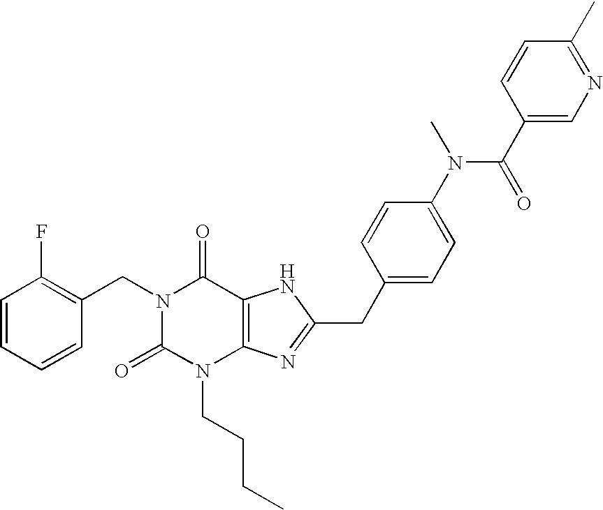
C1=CC=CC(CN2C(=O)N(CCCC)C3=C(C2=O)NC(CC2=CC=C(N(C(C4=CN=C(C)C=C4)=O)C)C=C2)=N3)=C1F
